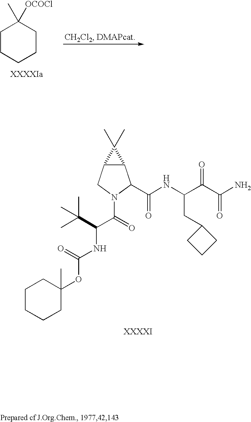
C1CCCCC1(C)[OCOCl].C12C(CN(C(=O)C(C(C)(C)C)NC(=O)OC3(C)CCCCC3)C1C(NC(C(C(N)=O)=O)CC1CCC1)=O)C2(C)C
